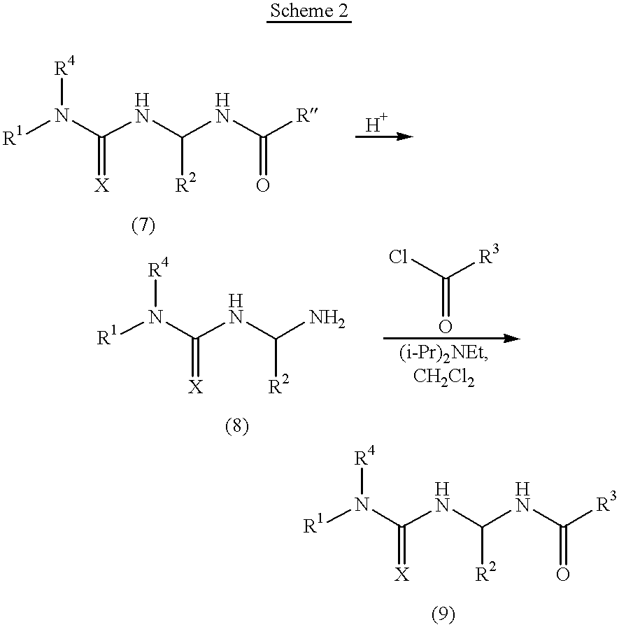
N(C([R])=O)C(NC(N([R1])[R4])=[X])[R2].NC(NC(N([R1])[R4])=[X])[R2].ClC([R3])=O.N(C([R3])=O)C(NC(N([R1])[R4])=[X])[R2]
